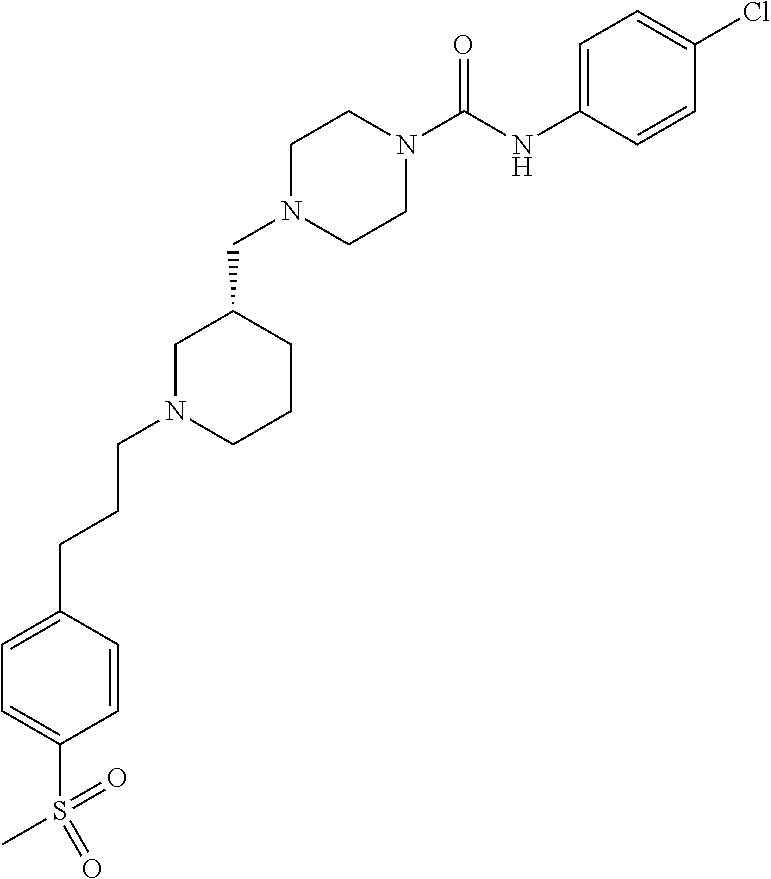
C1N(CC2CN(CCCC3=CC=C(S(C)(=O)=O)C=C3)CCC2)CCN(C(NC2=CC=C(Cl)C=C2)=O)C1
